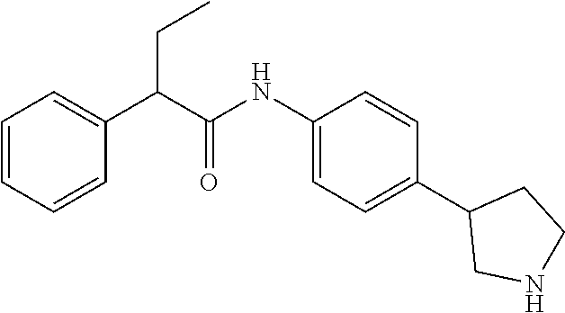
C(C(NC1=CC=C(C2CNCC2)C=C1)=O)(C1=CC=CC=C1)CC
